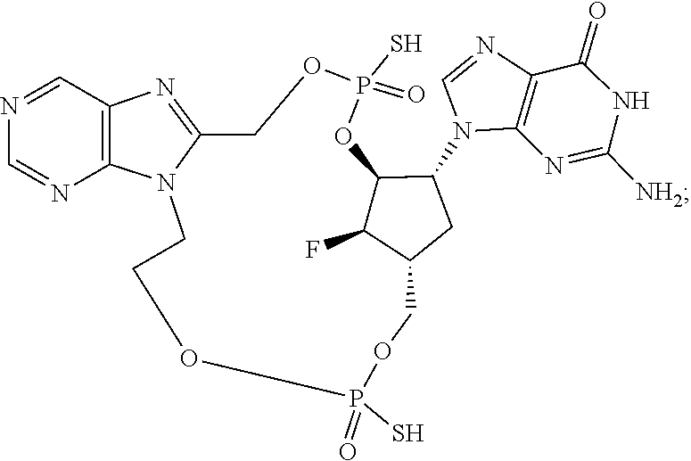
C1=NC2=C(N1C1C3C(F)C(COP(S)(=O)OCCN4C(=NC5=C4N=CN=C5)COP(S)(=O)O3)C1)N=C([NH2])NC2=O
